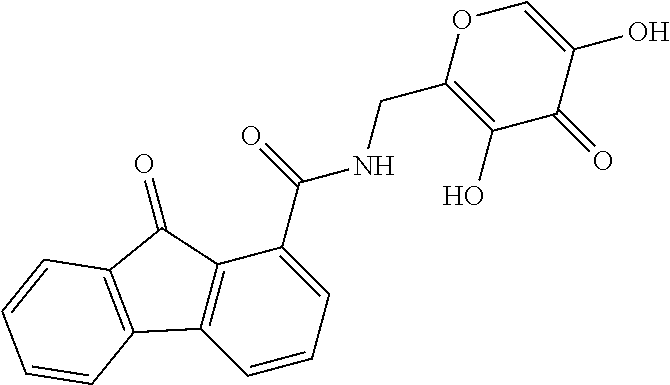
C1=CC=C(C(=O)NCC2=C(O)C(=O)C(O)=CO2)C2=C1C1=C(C2=O)C=CC=C1
